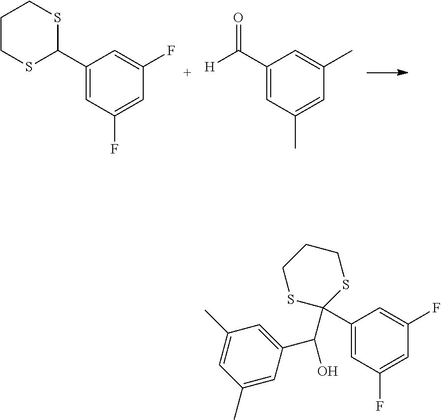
C1(C2SCCCS2)=CC(F)=CC(F)=C1.C1(C(=O)[H])=CC(C)=CC(C)=C1.C1(C2(C(C3=CC(C)=CC(C)=C3)O)SCCCS2)=CC(F)=CC(F)=C1
